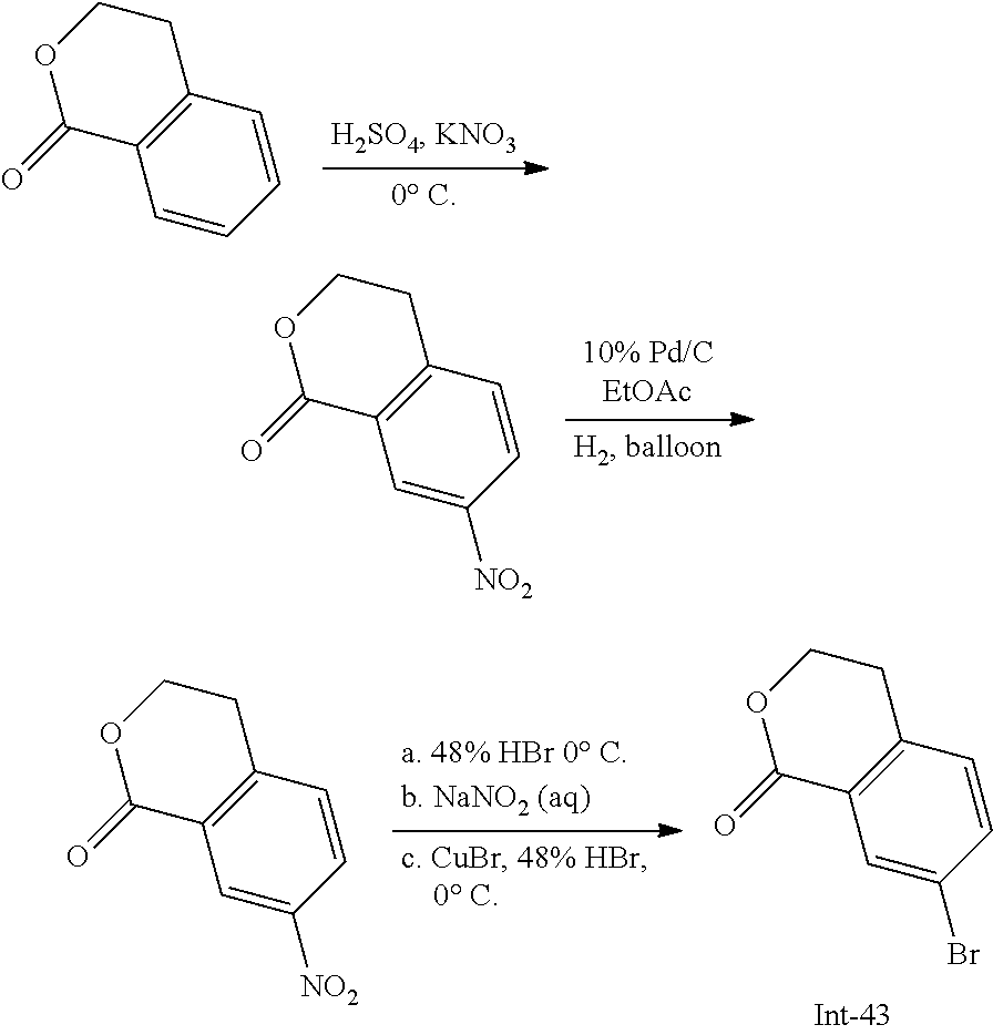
C1=CC=CC2=C1C(=O)OCC2.C1=C([NO2])C=CC2=C1C(=O)OCC2.C1=C(Br)C=CC2=C1C(=O)OCC2.C1=C([NO2])C=CC2=C1C(=O)OCC2
